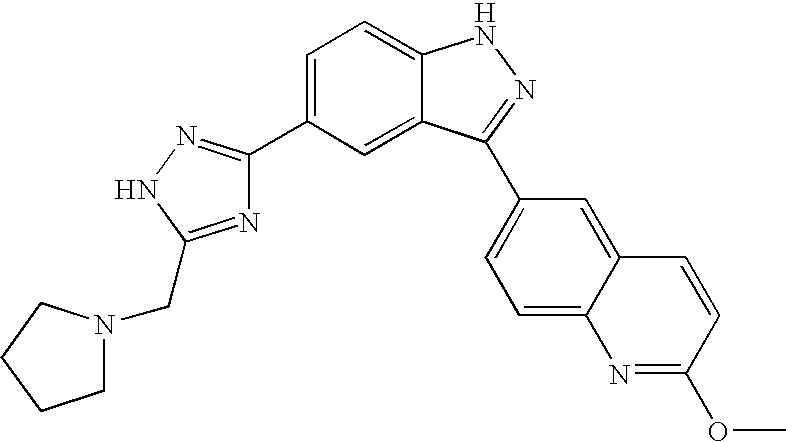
C1=C(C2=NNC(CN3CCCC3)=N2)C=C2C(=C1)NN=C2C1=CC=C2C(=C1)C=CC(OC)=N2
